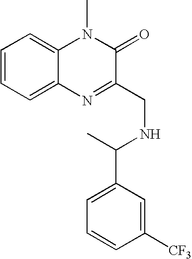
C1=CC=C2C(=C1)N(C)C(=O)C(CNC(C1=CC=CC([CF3])=C1)C)=N2
